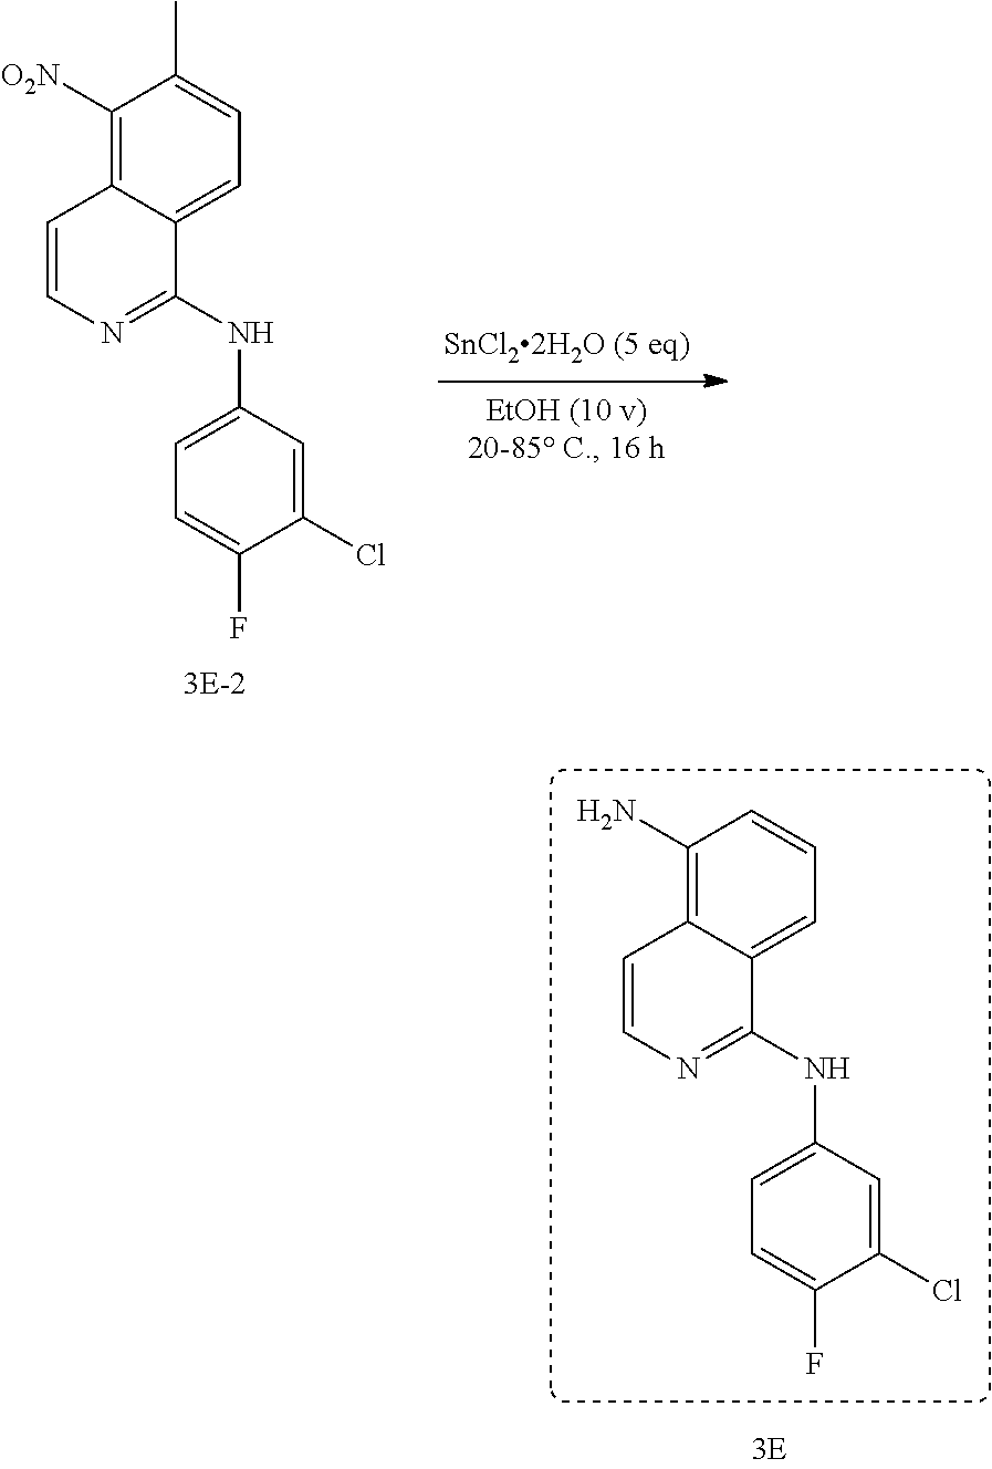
C1([O2N])=C2C(=CC=C1C)C(NC1=CC=C(F)C(Cl)=C1)=NC=C2.C1(N)=C2C(=CC=C1)C(NC1=CC=C(F)C(Cl)=C1)=NC=C2
